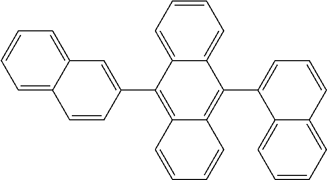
C1=C2C(=CC=C1)C=C(C1=C3C(=C(C4=CC=CC5=CC=CC=C45)C4=CC=CC=C14)C=CC=C3)C=C2
